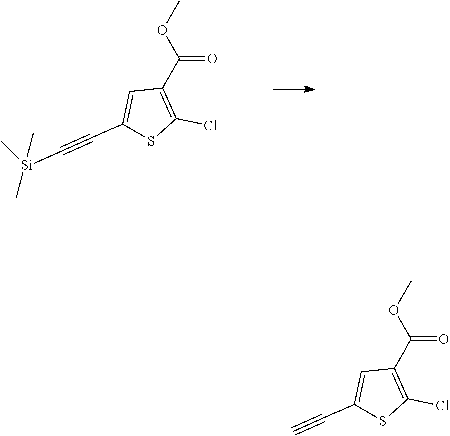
COC(C1=C(Cl)SC(C#C[Si](C)(C)C)=C1)=O.COC(C1=C(Cl)SC(C#C)=C1)=O
